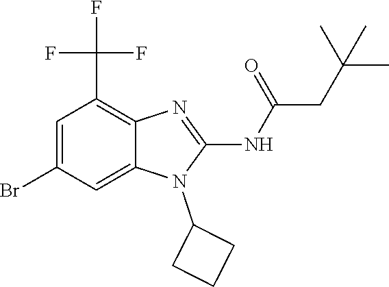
C1=C(Br)C=C2C(=C1C(F)(F)F)N=C(NC(=O)CC(C)(C)C)N2C1CCC1
